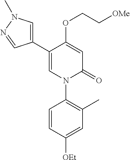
C1=C(OCC[OMe])C(C2=CN(C)N=C2)=CN(C2=C(C)C=C([OEt])C=C2)C1=O
